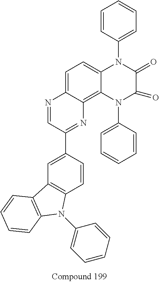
C1=C2C(=C3C(=C1)N(C1=CC=CC=C1)C(=O)C(=O)N3C1=CC=CC=C1)N=C(C1=CC3=C(C=C1)N(C1=CC=CC=C1)C1=C3C=CC=C1)C=N2
